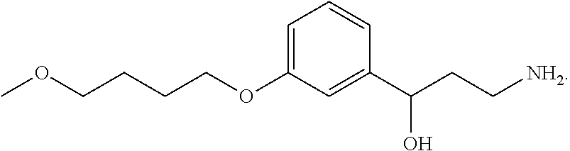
C1(C(CC[NH2])O)=CC(OCCCCOC)=CC=C1
